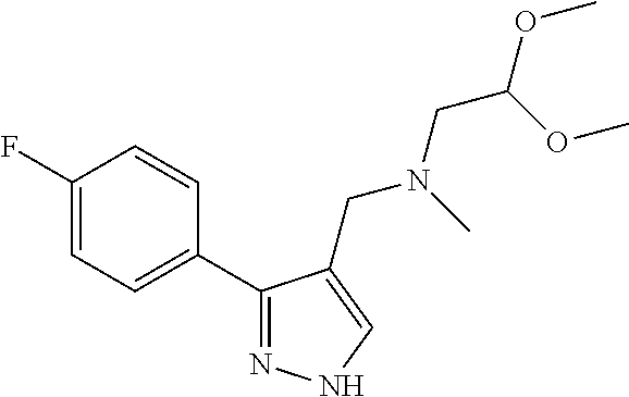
C1(F)=CC=C(C2=NNC=C2CN(CC(OC)OC)C)C=C1
